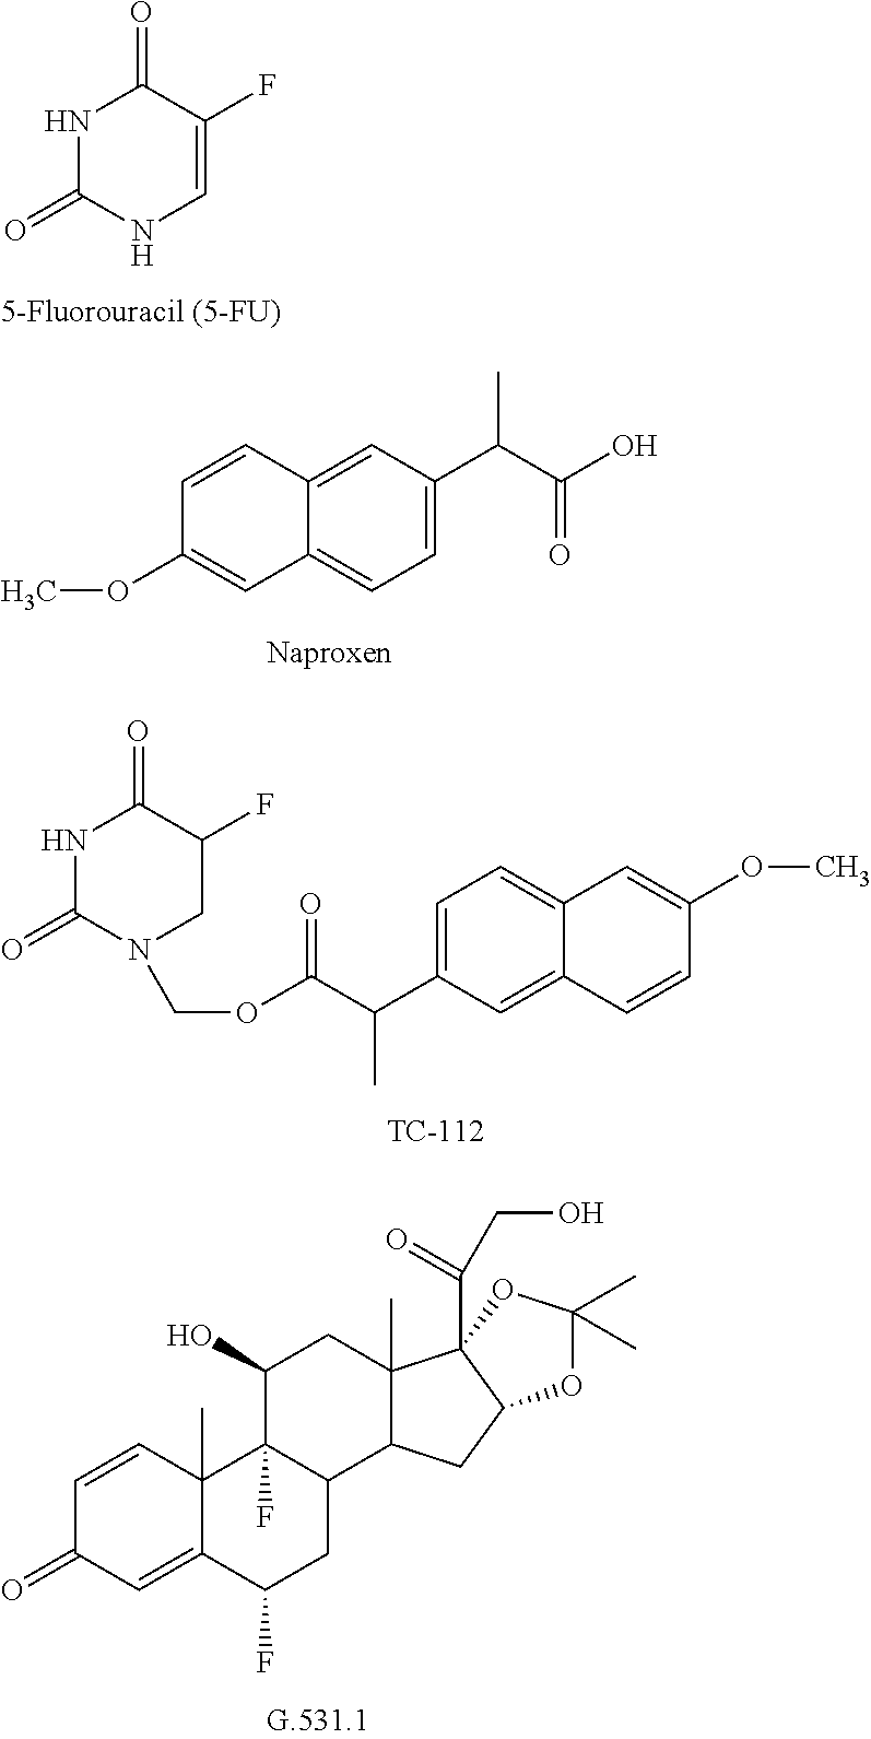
N1C(=O)NC=C(F)C1=O.C1=CC2=CC(C(C)C(=O)O)=CC=C2C=C1OC.C1=C(C(C(OCN2C(=O)NC(=O)C(F)C2)=O)C)C=C2C(=C1)C=C(OC)C=C2.C1=CC2(C)C(=CC1=O)C(F)CC1C2(F)C(O)CC2(C)C1CC1C2(C(=O)CO)OC(C)(C)O1
